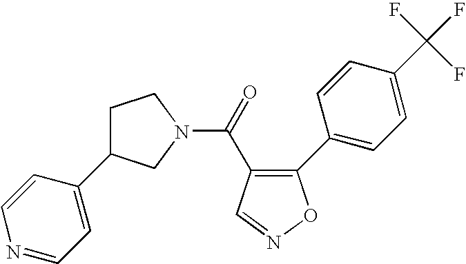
C(=O)(C1=C(C2=CC=C(C(F)(F)F)C=C2)ON=C1)N1CC(C2=CC=NC=C2)CC1
